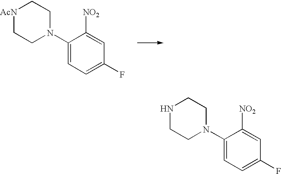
[AcN]1CCN(C2=CC=C(F)C=C2[NO2])CC1.N1CCN(C2=CC=C(F)C=C2[NO2])CC1
